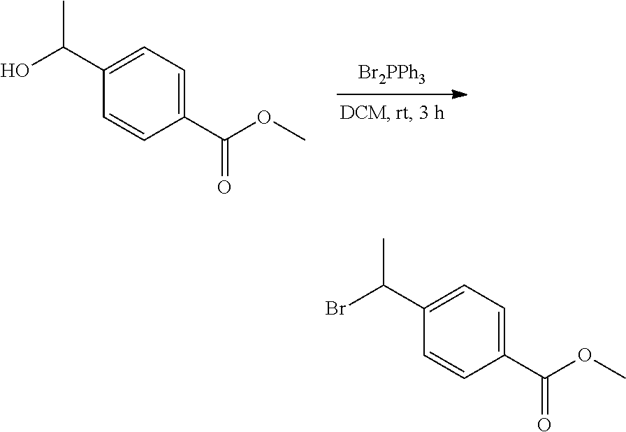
[Br2PPh3].C1(C(OC)=O)=CC=C(C(O)C)C=C1.C1(C(OC)=O)=CC=C(C(Br)C)C=C1
